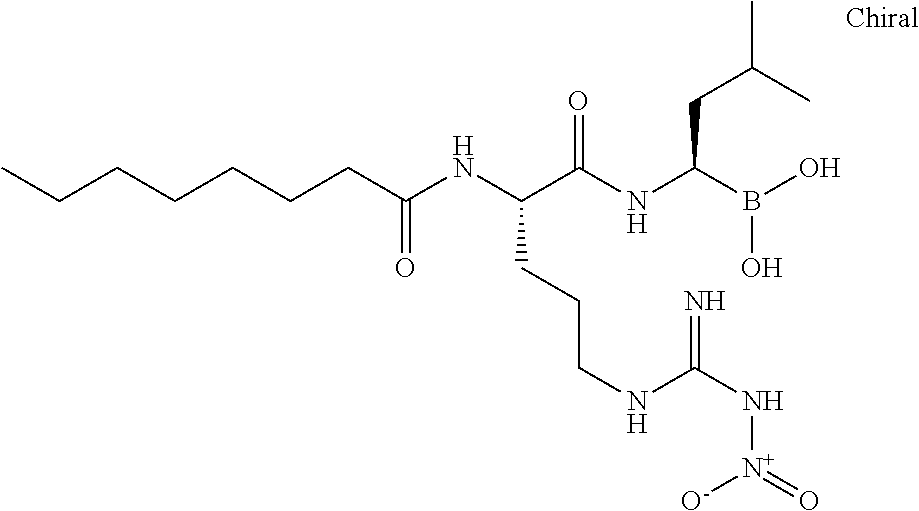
C(CCCC(NC(C(NC(B(O)O)CC(C)C)=O)CCCNC(N[N+](=O)[O-])=N)=O)CCC
